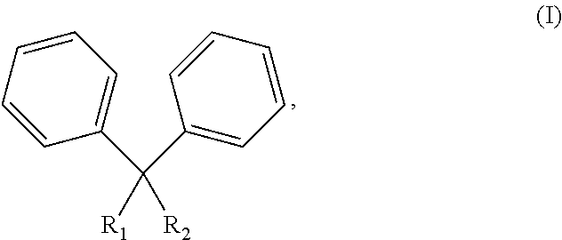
C([R1])([R2])(C1=CC=CC=C1)C1=CC=CC=C1
